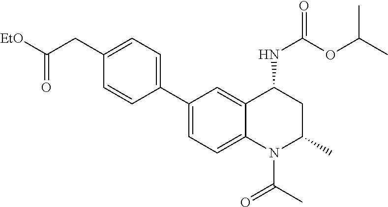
C(CC1=CC=C(C2=CC=C3C(=C2)C(NC(OC(C)C)=O)CC(C)N3C(C)=O)C=C1)([EtO])=O
